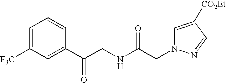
C(N1C=C([CO2Et])C=N1)C(NCC(C1=CC([F3C])=CC=C1)=O)=O
